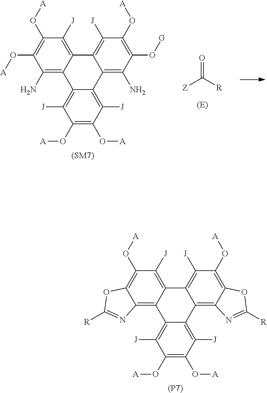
[Z]C([R])=O.O(C1=C(O[A])C([J])=C2C3=C([J])C(O[A])=C(O[A])C(N)=C3C3=C([J])C(O[A])=C(O[A])C([J])=C3C2=C1N)[G].C12=C([J])C(O[A])=C(O[A])C([J])=C1C1=C3C(=C(O[A])C([J])=C1C1=C([J])C(O[A])=C4C(=C21)N=C([R])O4)OC([R])=N3.[(P7)]
